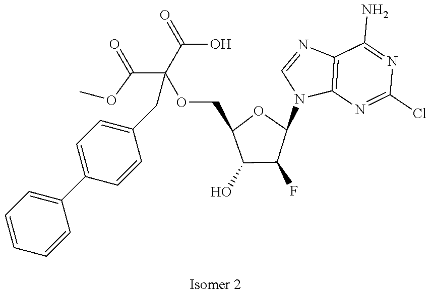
C12=C(N=C(Cl)N=C1N)N(C1OC(COC(C(=O)OC)(C(=O)O)CC3=CC=C(C4=CC=CC=C4)C=C3)C(O)C1F)C=N2
